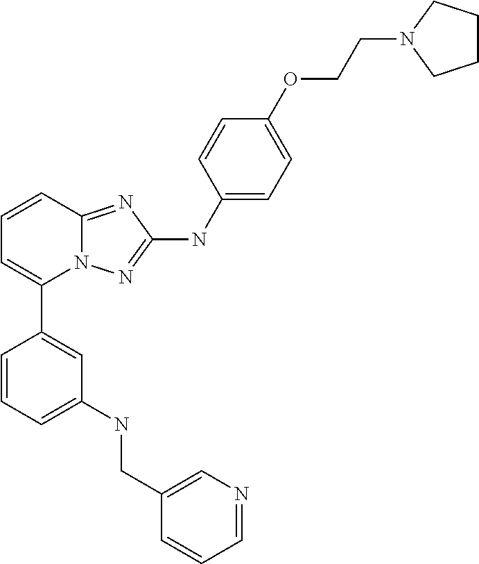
C1=CC2=NC(NC3=CC=C(OCCN4CCCC4)C=C3)=NN2C(C2=CC(NCC3=CN=CC=C3)=CC=C2)=C1
